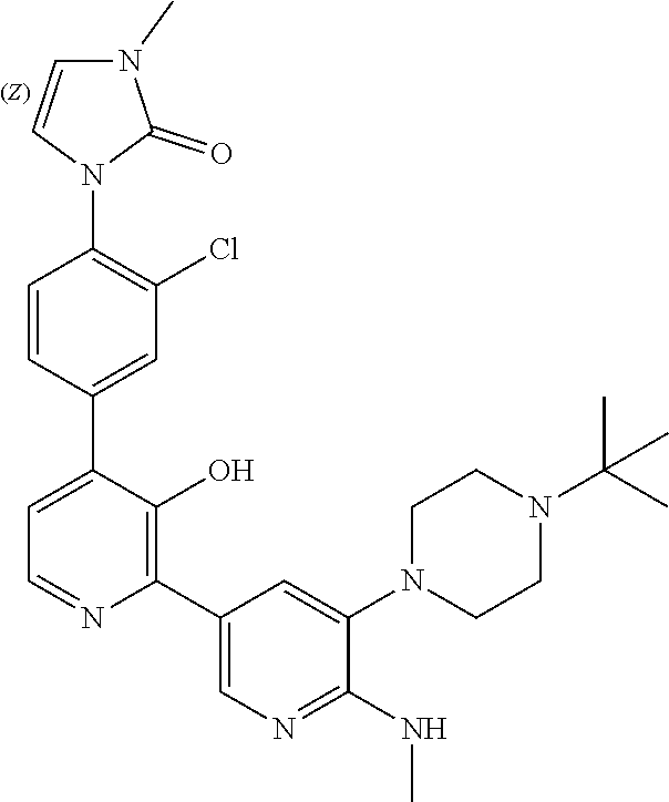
C1=CC(C2=CC=NC(C3=CN=C(NC)C(N4CCN(C(C)(C)C)CC4)=C3)=C2O)=CC(Cl)=C1N1C(=O)N(C)C=C1
